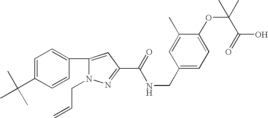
N1(CC=C)N=C(C(NCC2=CC=C(OC(C)(C)C(O)=O)C(C)=C2)=O)C=C1C1=CC=C(C(C)(C)C)C=C1
